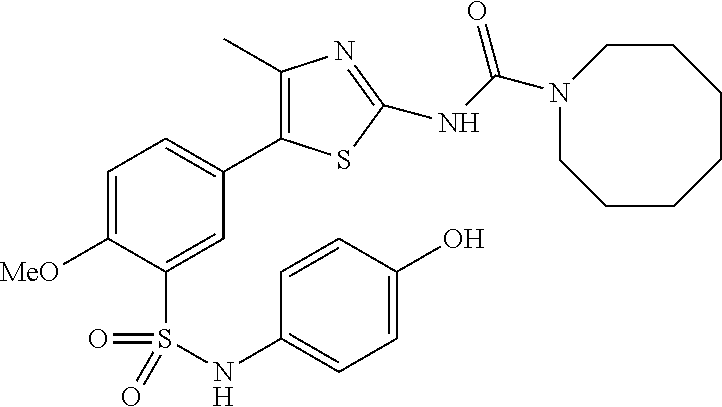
C1=C([MeO])C(S(=O)(=O)NC2=CC=C(O)C=C2)=CC(C2=C(C)N=C(NC(=O)N3CCCCCCC3)S2)=C1
